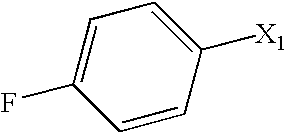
C1=CC([X1])=CC=C1F
